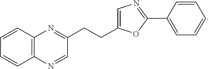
C1=CC2=C(C=C1)N=CC(CCC1=CN=C(C3=CC=CC=C3)O1)=N2
